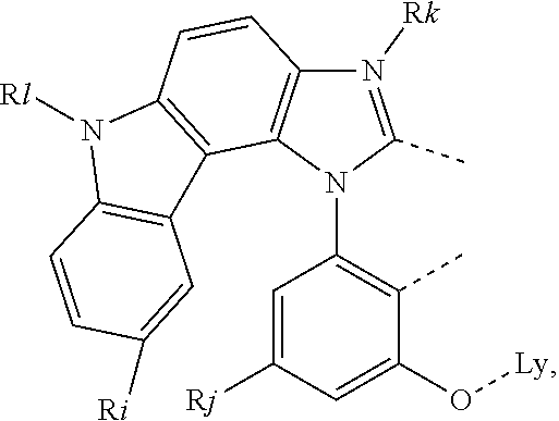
N1([Rk])=C(C)N(C2=C(C)C(O[Ly])=CC([Rj])=C2)C2=C1C=CC1=C2C2=C(N1[Rl])C=CC([Ri])=C2
